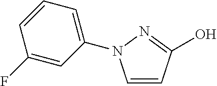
C1=CC(O)=NN1C1=CC=CC(F)=C1
